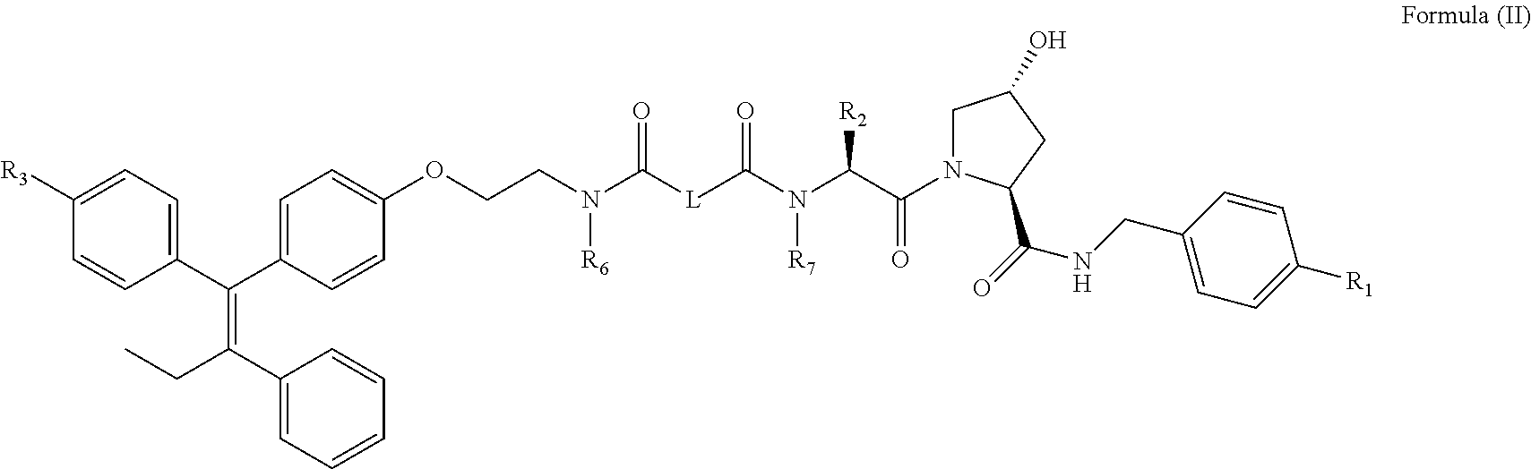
C1([R3])=CC=C(C(C2=CC=C(OCCN(C([L]C(N(C(C(N3CC(O)CC3C(=O)NCC3=CC=C([R1])C=C3)=O)[R2])[R7])=O)=O)[R6])C=C2)=C(C2=CC=CC=C2)CC)C=C1
